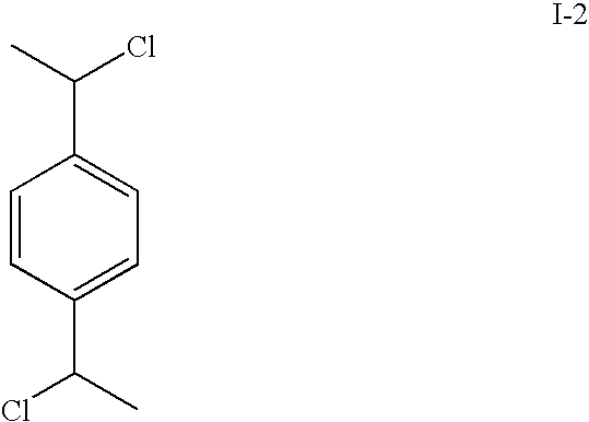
C1=CC(C(C)Cl)=CC=C1C(C)Cl
